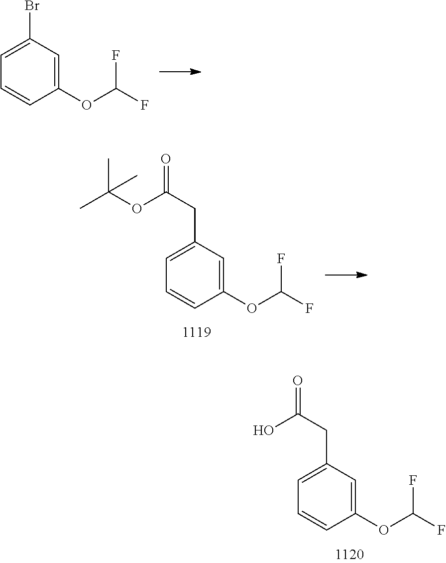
C1=C(CC(O)=O)C=C(OC(F)F)C=C1.C1=C(Br)C=C(OC(F)F)C=C1.C1=C(CC(OC(C)(C)C)=O)C=C(OC(F)F)C=C1
